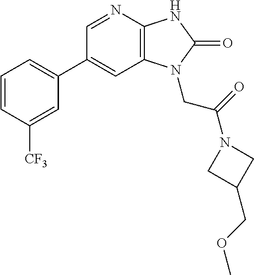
C1(C2=CC=CC([CF3])=C2)=CC2=C(N=C1)NC(=O)N2CC(N1CC(COC)C1)=O
